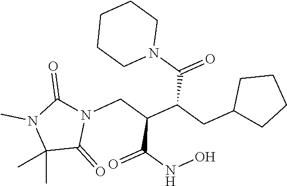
N1(CC(C(CC2CCCC2)C(N2CCCCC2)=O)C(NO)=O)C(=O)N(C)C(C)(C)C1=O
